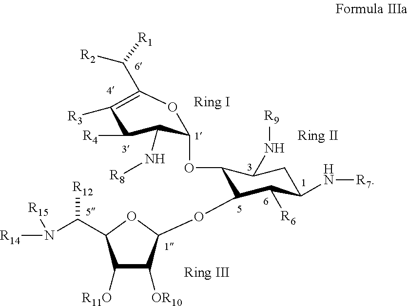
C1([R3])=C(C([R2])[R1])OC(OC2C(OC3C([OR10])C([R11O])C(C(N([R14])[R15])[R12])O3)C([R6])C(N[R7])CC2N[R9])C(N[R8])C1[R4]
